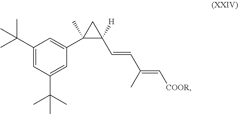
C1(C(C)(C)C)=CC(C(C)(C)C)=CC(C2(C)C([H])(C=CC(=C[COOR])C)C2)=C1
